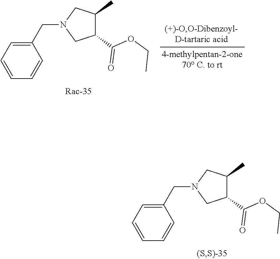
C1(CN2CC(C(=O)OCC)C(C)C2)=CC=CC=C1.C1(CN2CC(C(=O)OCC)C(C)C2)=CC=CC=C1
